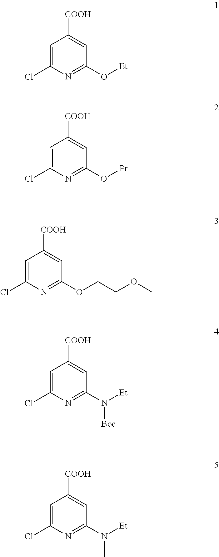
C1=C(Cl)N=C(O[Et])C=C1[COOH].C1=C(Cl)N=C(O[Pr])C=C1[COOH].C1=C(Cl)N=C(OCCOC)C=C1[COOH].C1=C(Cl)N=C(N([Et])[Boc])C=C1[COOH].C1=C(Cl)N=C(N([Et])C)C=C1[COOH]
